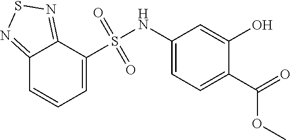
C1(NS(=O)(=O)C2=CC=CC3=NSN=C23)=CC=C(C(=O)OC)C(O)=C1
